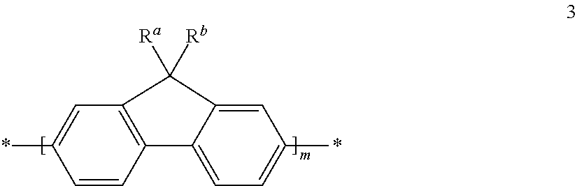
C1=CC2=C(C=C1*)C([Rb])([Ra])C1=CC(*)=CC=C21
